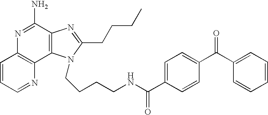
C1=CC=NC2=C1N=C(N)C1=C2N(CCCCNC(=O)C2=CC=C(C(C3=CC=CC=C3)=O)C=C2)C(CCCC)=N1
